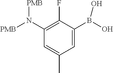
C1(N([PMB])[PMB])=C(F)C(B(O)O)=CC(C)=C1
